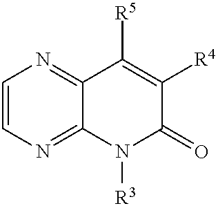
C1=CN=C2C(=N1)C([R5])=C([R4])C(=O)N2[R3]
